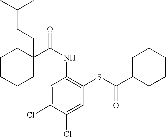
C1CCCC(CCC(C)C)(C(NC2=C(SC(=O)C3CCCCC3)C=C(Cl)C(Cl)=C2)=O)C1
